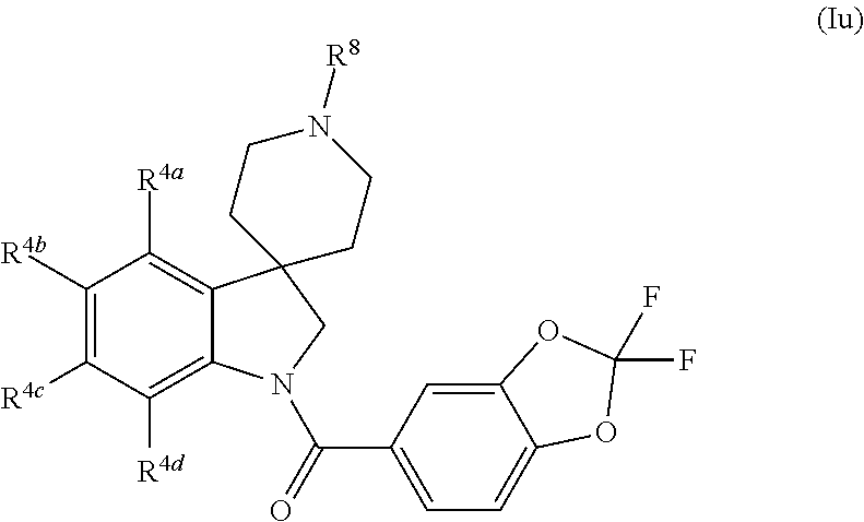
C1([R4b])=C([R4c])C([R4d])=C2C(=C1[R4a])C1(CN2C(C2=CC=C3C(=C2)OC(F)(F)O3)=O)CCN([R8])CC1
